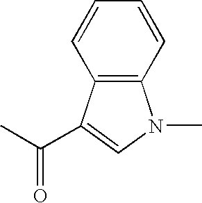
CC(=O)C1=CN(C)C2=C1C=CC=C2
